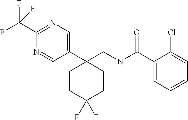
C1(CNC(C2=CC=CC=C2Cl)=O)(C2=CN=C(C(F)(F)F)N=C2)CCC(F)(F)CC1
